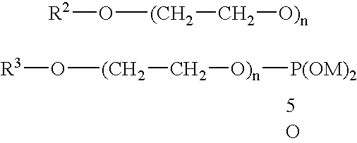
[R3]O[(CH2]C[O)n][P(OM)2].O.[R2]O[(CH2]C[O)n]
